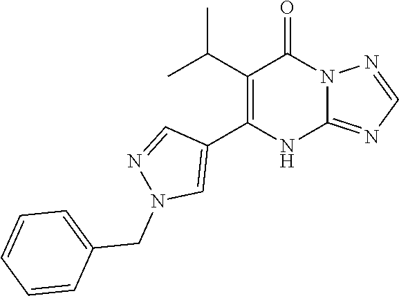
C12=NC=NN1C(=O)C(C(C)C)=C(C1=CN(CC3=CC=CC=C3)N=C1)N2
